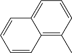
C1=CC2=C(C)C=CC=C2C=C1
